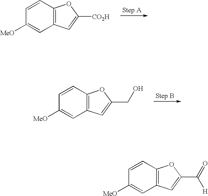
C1=CC2=C(C=C1[MeO])C=C([CO2H])O2.C1=CC2=C(C=C1[MeO])C=C(CO)O2.C1=CC2=C(C=C1[MeO])C=C(C(=O)[H])O2
